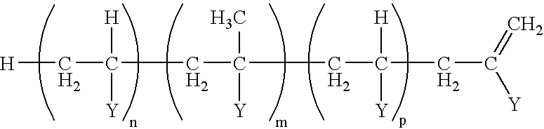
[H]CC([H])([Y])CC(C)([Y])CC([H])([Y])CC(=C)[Y]
